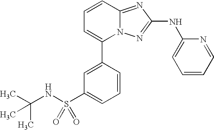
C1(C2=CC=CC3=NC(NC4=CC=CC=N4)=NN23)=CC(S(NC(C)(C)C)(=O)=O)=CC=C1
